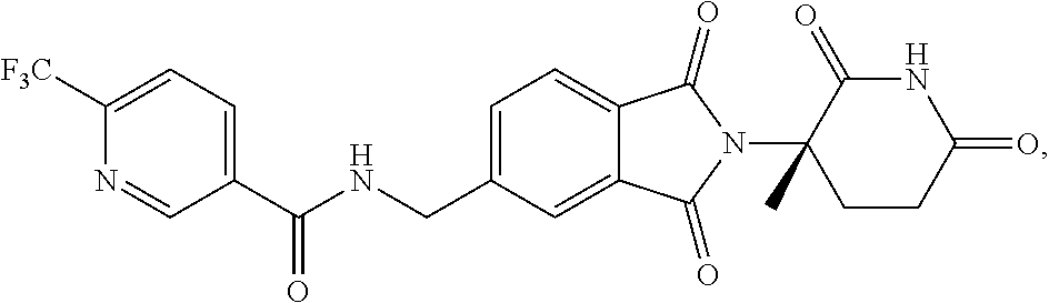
C1=C(CNC(C2=CC=C([F3C])N=C2)=O)C=C2C(=C1)C(=O)N(C1(C)CCC(=O)NC1=O)C2=O
